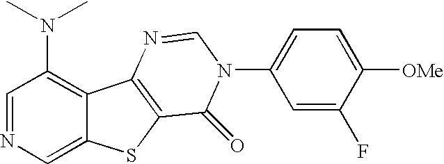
C12=C(N(C)C)C=NC=C1SC1=C2N=CN(C2=CC=C([OMe])C(F)=C2)C1=O
